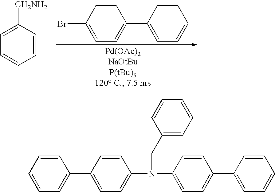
C1=CC([CH2NH2])=CC=C1.C1(Br)=CC=C(C2=CC=CC=C2)C=C1.C1=CC=C(C2=CC=C(N(C3=CC=C(C4=CC=CC=C4)C=C3)CC3=CC=CC=C3)C=C2)C=C1
